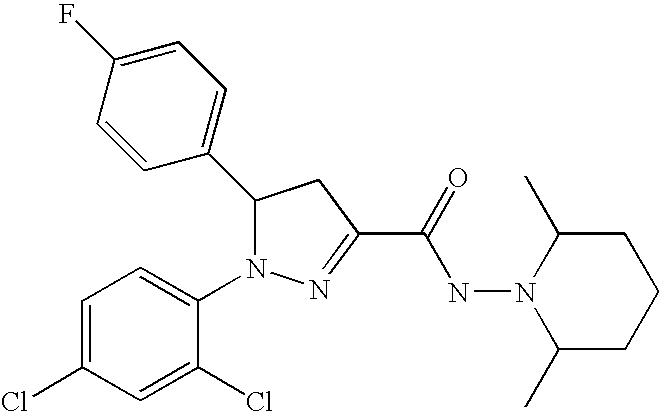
C1(C2N(C3=CC=C(Cl)C=C3Cl)N=C(C(=O)NN3C(C)CCCC3C)C2)=CC=C(F)C=C1
